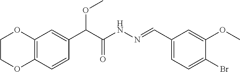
C12=C(C=C(C(C(NN=CC3=CC=C(Br)C(OC)=C3)=O)OC)C=C1)OCCO2
